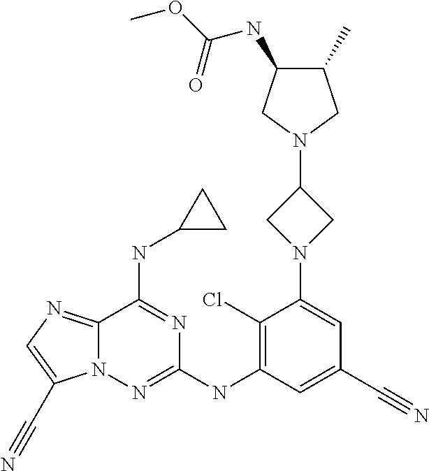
C12=NC=C(C#N)N1N=C(NC1=C(Cl)C(N3CC(N4CC(C)C(NC(OC)=O)C4)C3)=CC(C#N)=C1)N=C2NC1CC1
